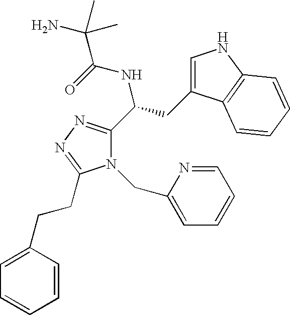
N1(CC2=CC=CC=N2)C(C(NC(=O)C(C)(N)C)CC2=CNC3=C2C=CC=C3)=NN=C1CCC1=CC=CC=C1
